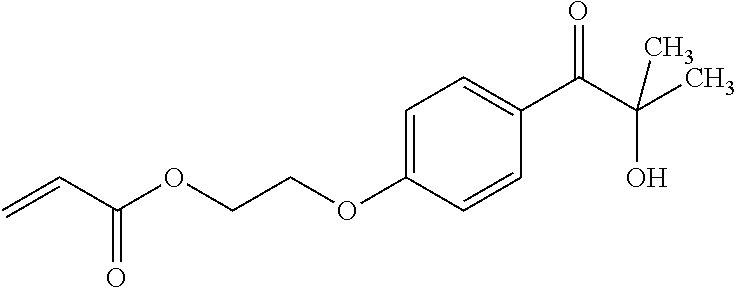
OC(C)(C(C1=CC=C(OCCOC(C=C)=O)C=C1)=O)C
